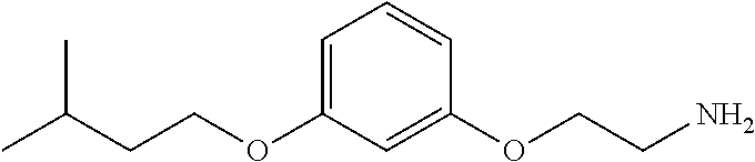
C(COC1=CC=CC(OCCN)=C1)C(C)C
